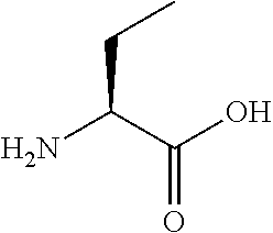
NC(C(O)=O)CC
